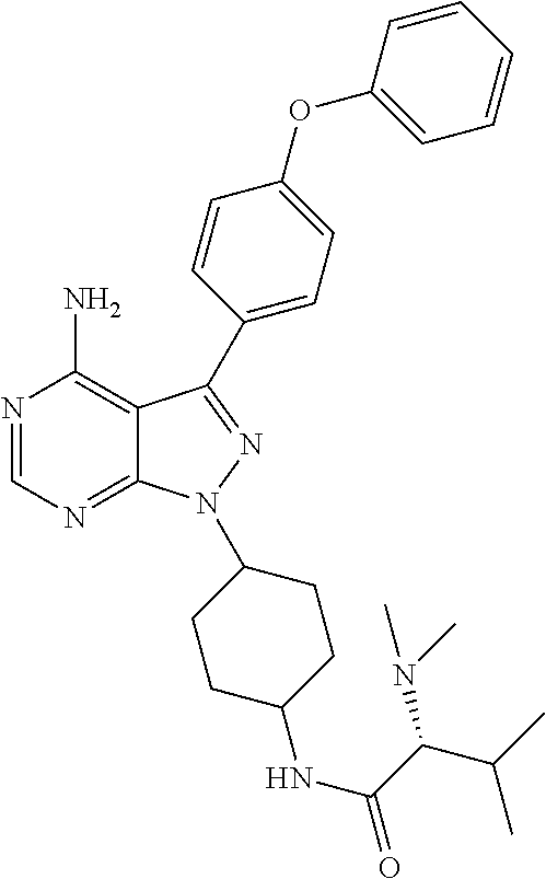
N1=CN=C2C(=C1N)C(C1=CC=C(OC3=CC=CC=C3)C=C1)=NN2C1CCC(NC(=O)C(C(C)C)N(C)C)CC1
